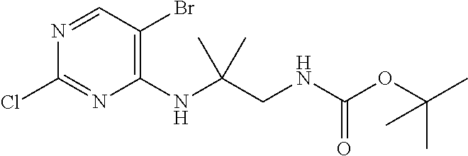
N1=CC(Br)=C(NC(CNC(OC(C)(C)C)=O)(C)C)N=C1Cl
